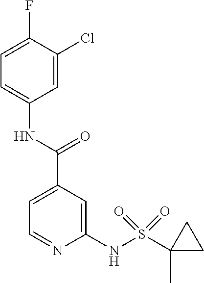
C1=C(C(NC2=CC=C(F)C(Cl)=C2)=O)C=C(NS(C2(C)CC2)(=O)=O)N=C1
